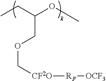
CCC(OC)COC[CF2O][RF][OCF3]
